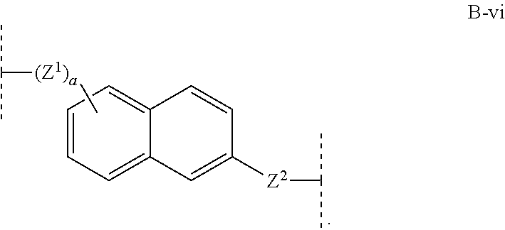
C1=CC([Z2]C(C)C)=CC2=CC=CC=C12.C[(Z1)a]C(C)C
